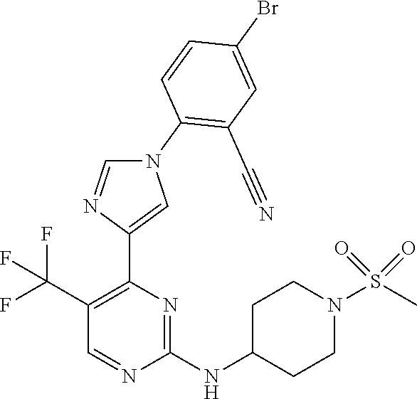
N1(C2=C(C#N)C=C(Br)C=C2)C=NC(C2=C(C(F)(F)F)C=NC(NC3CCN(S(C)(=O)=O)CC3)=N2)=C1
